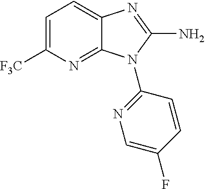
C1=C([F3C])N=C2C(=C1)N=C(N)N2C1=NC=C(F)C=C1
